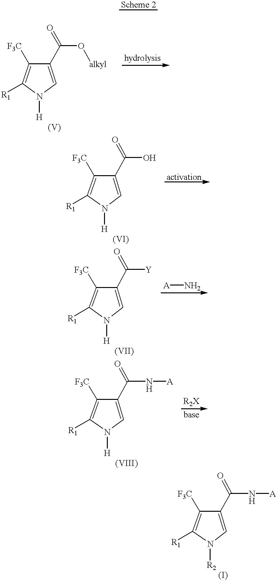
C1(C(O[alkyl])=O)=CN([H])C([R1])=C1[F3C].C1(C(O)=O)=CN([H])C([R1])=C1[F3C].C1(C([Y])=O)=CN([H])C([R1])=C1[F3C].[A]N.C1(C(N[A])=O)=CN([H])C([R1])=C1[F3C].C1(C(N[A])=O)=CN([R2])C([R1])=C1[F3C]
